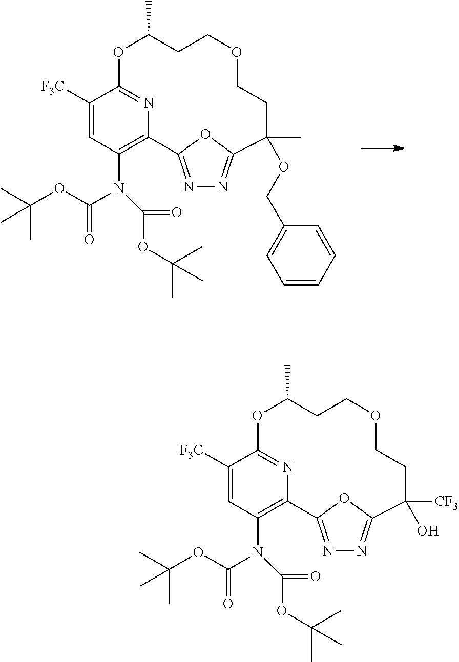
N1=C2OC(=N1)C(OCC1=CC=CC=C1)(C)CCOCCC(C)OC1=NC2=C(N(C(OC(C)(C)C)=O)C(=O)OC(C)(C)C)C=C1[F3C].N1=C2OC(=N1)C(O)([CF3])CCOCCC(C)OC1=NC2=C(N(C(OC(C)(C)C)=O)C(=O)OC(C)(C)C)C=C1[F3C]
